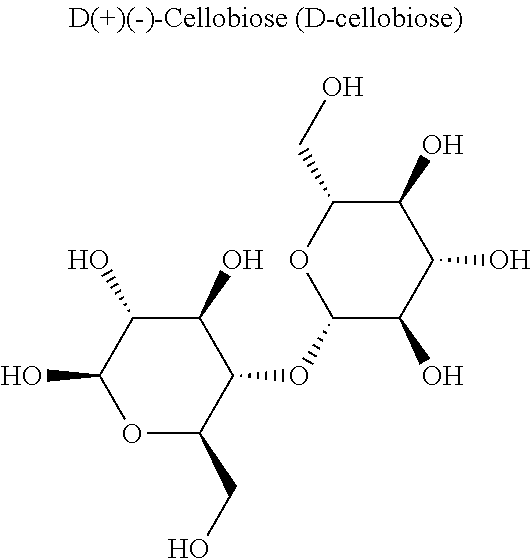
O1C(CO)C(OC2C(O)C(O)C(O)C(CO)O2)C(O)C(O)C1O
